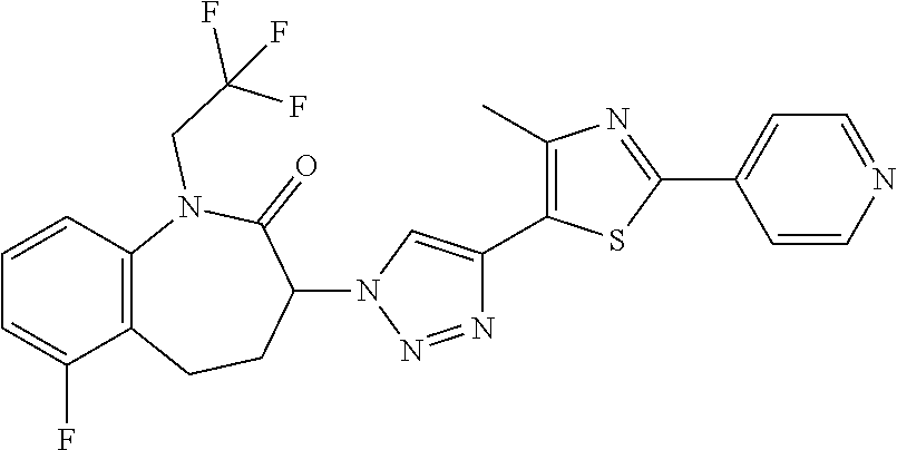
C1=CC2=C(C(F)=C1)CCC(N1C=C(C3=C(C)N=C(C4=CC=NC=C4)S3)N=N1)C(=O)N2CC(F)(F)F
